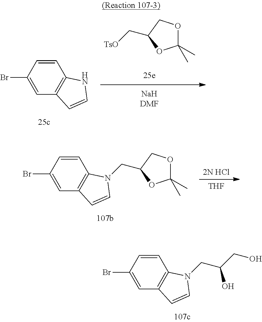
C1=CC(Br)=CC2=C1N(CC(CO)O)C=C2.C1(C)(C)OCC(C[TsO])O1.C1=CC(Br)=CC2=C1NC=C2.[2N HCl].[THF].C1=CC(Br)=CC2=C1N(CC1COC(C)(C)O1)C=C2
